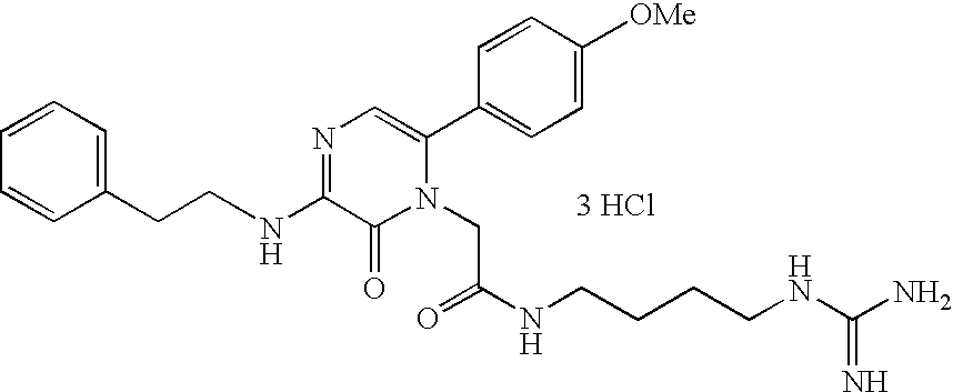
N(C1=NC=C(C2=CC=C([OMe])C=C2)N(CC(NCCCCNC(N)=N)=O)C1=O)CCC1=CC=CC=C1.[3 HCl]
